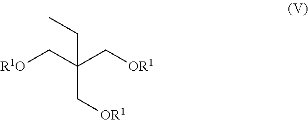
[R1O]CC(C[OR1])(C[OR1])CC
